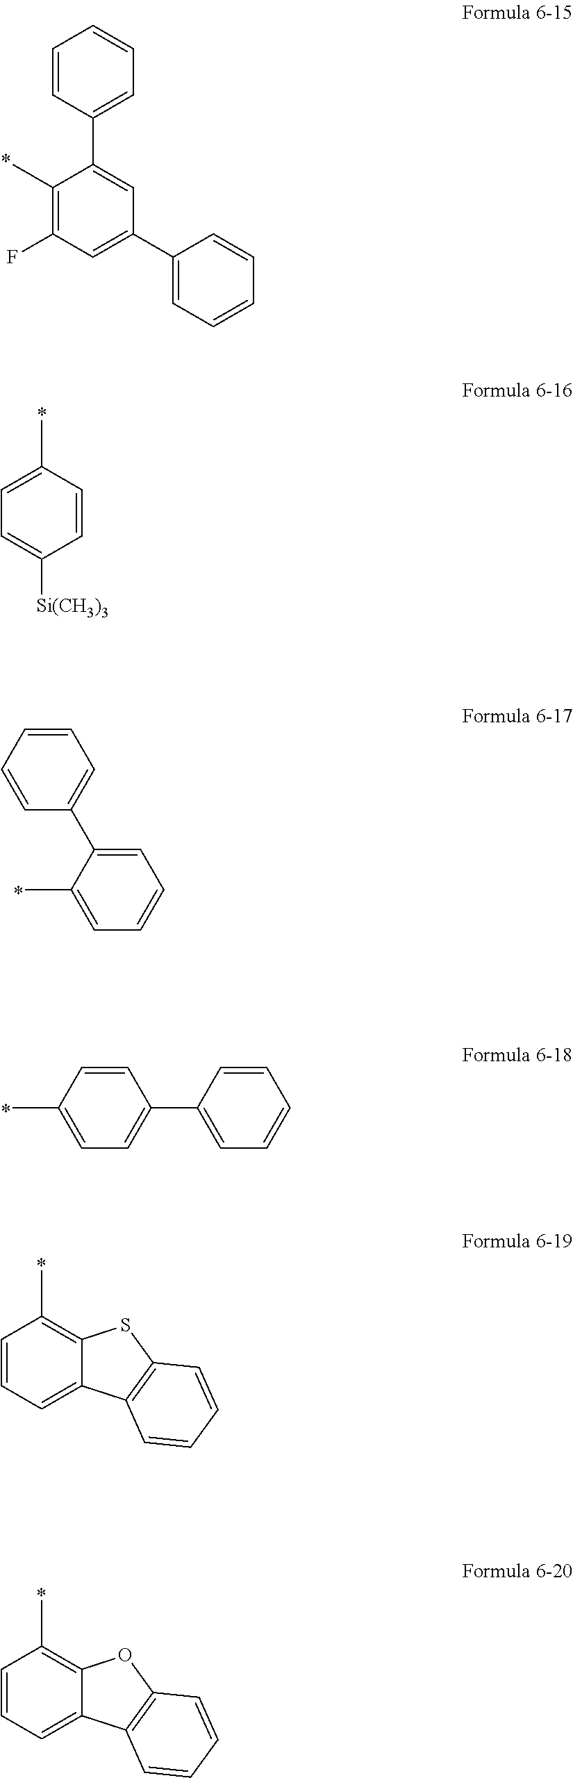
C1(C)=C(F)C=C(C2=CC=CC=C2)C=C1C1=CC=CC=C1.C1=CC(C)=CC=C1[Si(CH3)3].C1=C(C2=CC=CC=C2)C(C)=CC=C1.C1=CC(C)=CC=C1C1=CC=CC=C1.C1=CC=C2C(=C1C)SC1=C2C=CC=C1.C1=CC=C2C(=C1C)OC1=C2C=CC=C1
